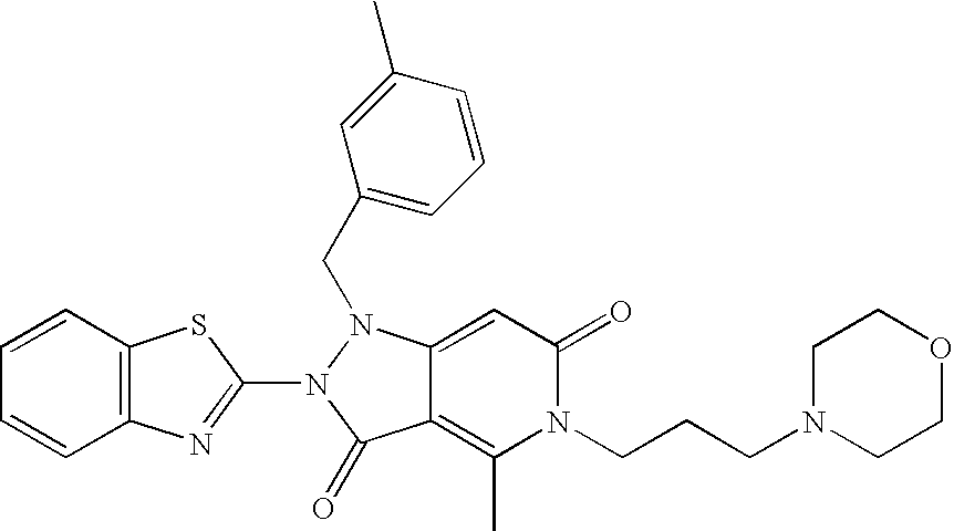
C12=CC(=O)N(CCCN3CCOCC3)C(C)=C1C(=O)N(C1=NC3=C(S1)C=CC=C3)N2CC1=CC=CC(C)=C1
